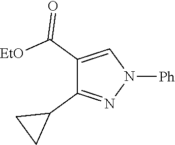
C1(C([EtO])=O)=CN([Ph])N=C1C1CC1
